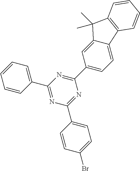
C1=CC(C2=NC(C3=CC=C(Br)C=C3)=NC(C3=CC=C4C(=C3)C(C)(C)C3=C4C=CC=C3)=N2)=CC=C1
